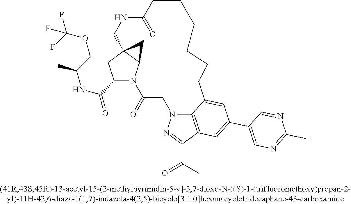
C1(C(NC(C)COC(F)(F)F)=O)N2C3C(C1)(C3)CNC(=O)CCCCCCC1=CC(C3=CN=C(C)N=C3)=CC3=C1N(CC2=O)N=C3C(=O)C
